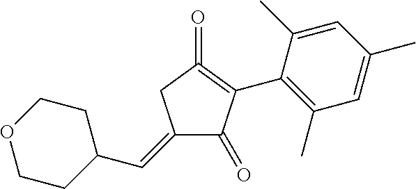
C1CC(C=C2C(=O)C(C3=C(C)C=C(C)C=C3C)=C(=O)C2)CCO1
